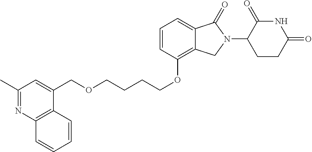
C(COC1=C2C(=CC=C1)C(=O)N(C1C(=O)NC(=O)CC1)C2)CCOCC1=CC(C)=NC2=C1C=CC=C2
